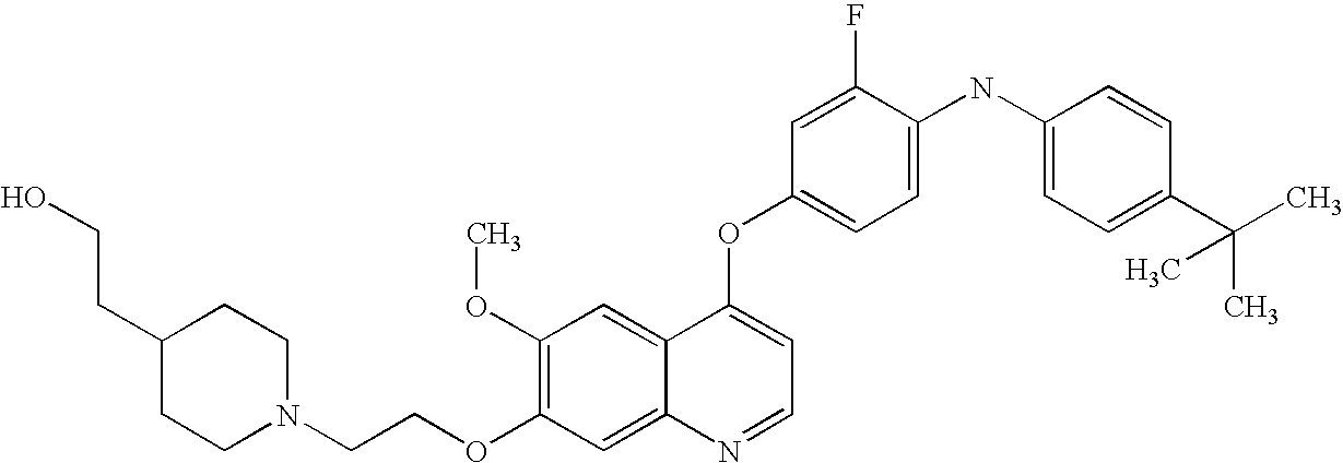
C(O)CC1CCN(CCOC2=C(OC)C=C3C(=C2)N=CC=C3OC2=CC=C(NC3=CC=C(C(C)(C)C)C=C3)C(F)=C2)CC1
